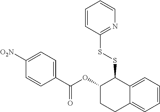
C1(C(OC2CCC3=CC=CC=C3C2SSC2=NC=CC=C2)=O)=CC=C([O2N])C=C1
